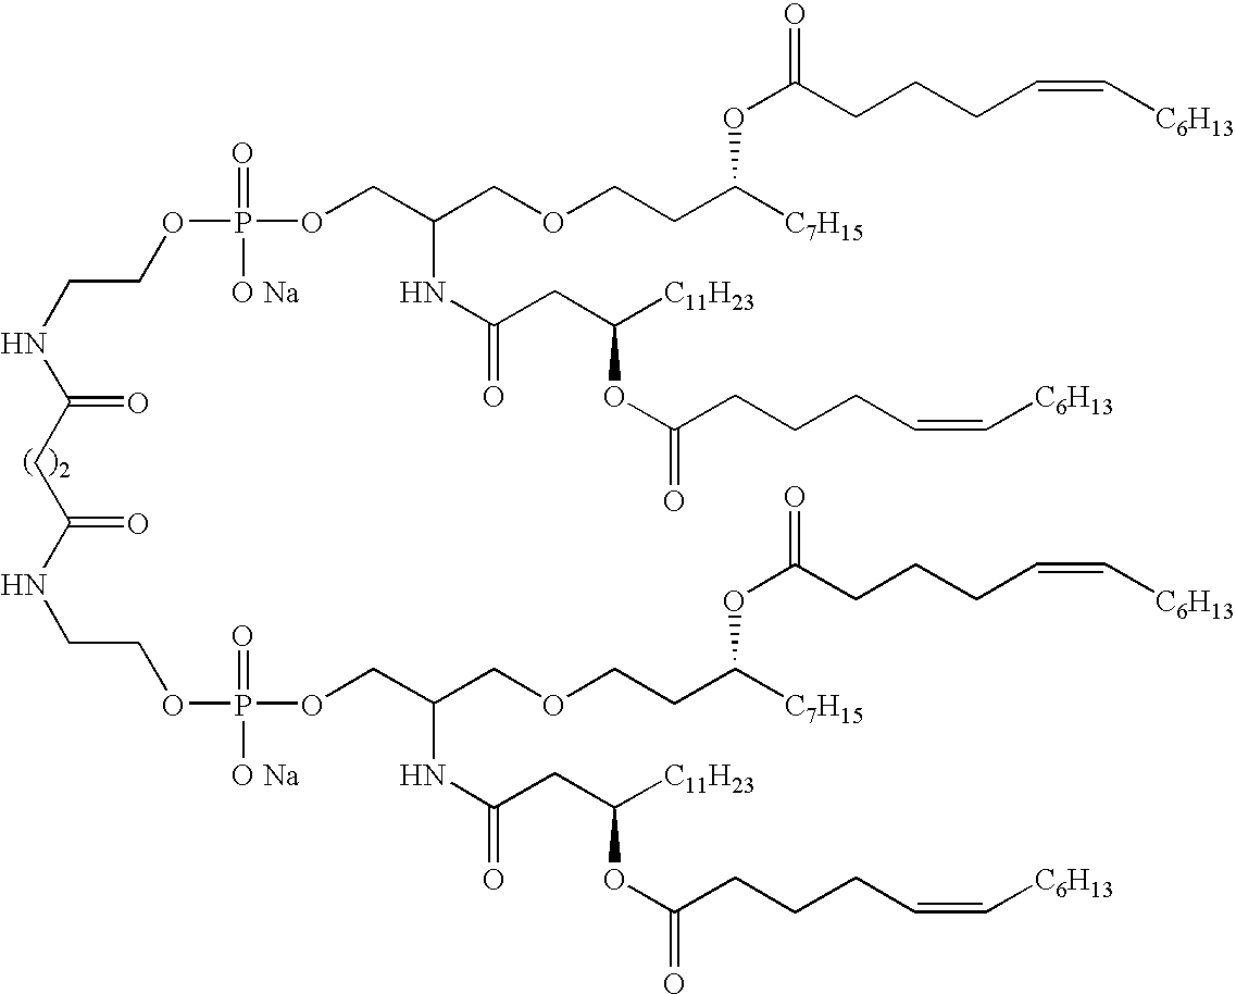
C(NC(CC(NCCOP([O Na])(=O)OCC(COCCC([C7H15])OC(CCCC=C[C6H13])=O)NC(=O)CC([C11H23])OC(CCCC=C[C6H13])=O)=O)=O)COP(=O)([O Na])OCC(COCCC([C7H15])OC(=O)CCCC=C[C6H13])NC(CC([C11H23])OC(CCCC=C[C6H13])=O)=O
